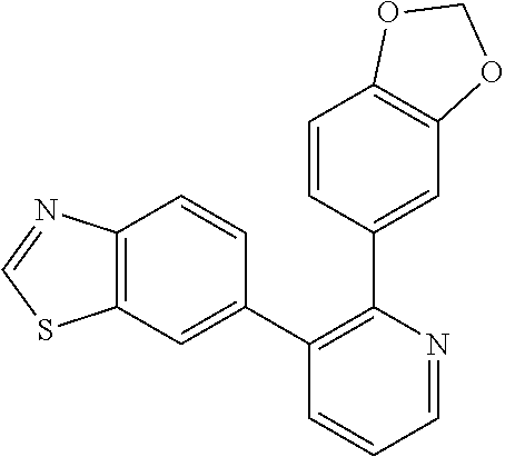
C1=NC(C2=CC3=C(C=C2)OCO3)=C(C2=CC3=C(C=C2)N=CS3)C=C1
